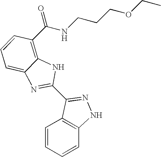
C1=CC=CC2=C1C(C1=NC3=CC=CC(C(=O)NCCCOCC)=C3N1)=NN2
